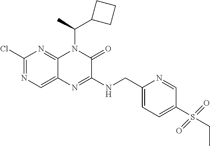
C1(Cl)=NC=C2C(=N1)N(C(C1CCC1)C)C(=O)C(NCC1=CC=C(S(CC)(=O)=O)C=N1)=N2
